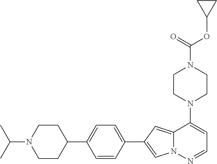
N1(C2=CC=NN3C2=CC(C2=CC=C(C4CCN(C(C)C)CC4)C=C2)=C3)CCN(C(OC2CC2)=O)CC1
